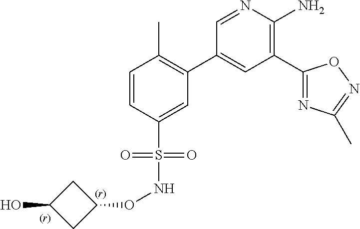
C1=CC(S(NOC2CC(O)C2)(=O)=O)=CC(C2=CC(C3=NC(C)=NO3)=C(N)N=C2)=C1C
